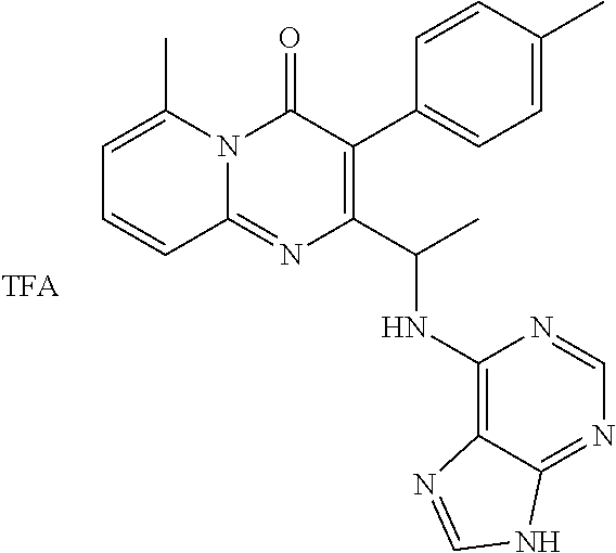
C1=C(C)N2C(=NC(C(C)NC3=C4C(=NC=N3)NC=N4)=C(C3=CC=C(C)C=C3)C2=O)C=C1
